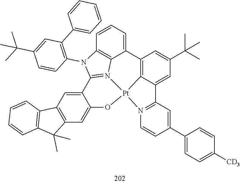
C12=C3C(=CC(C(C)(C)C)=C1)C1=N(C=CC(C4=CC=C([CD3])C=C4)=C1)[Pt]31N3=C(N(C4=C(C5=CC=CC=C5)C=C(C(C)(C)C)C=C4)C4=C3C2=CC=C4)C2=CC3=C(C=C2O1)C(C)(C)C1=C3C=CC=C1
